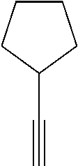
C1CCC(C#C)C1
